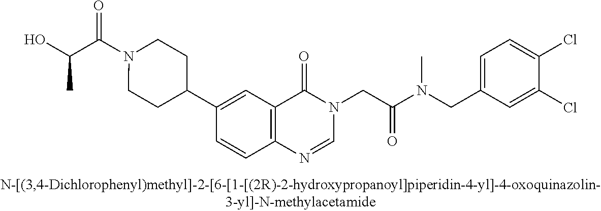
C(C(N1CCC(C2=CC3=C(C=C2)N=CN(CC(N(CC2=CC=C(Cl)C(Cl)=C2)C)=O)C3=O)CC1)=O)(O)C
